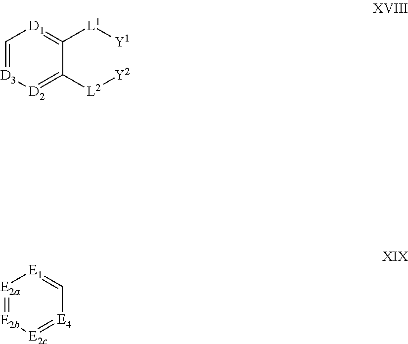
[E2a]1=[E2b][E2c]=[E4]C=[E1]1.C1=[D3][D2]=C([L2][Y2])C([L1][Y1])=[D1]1
